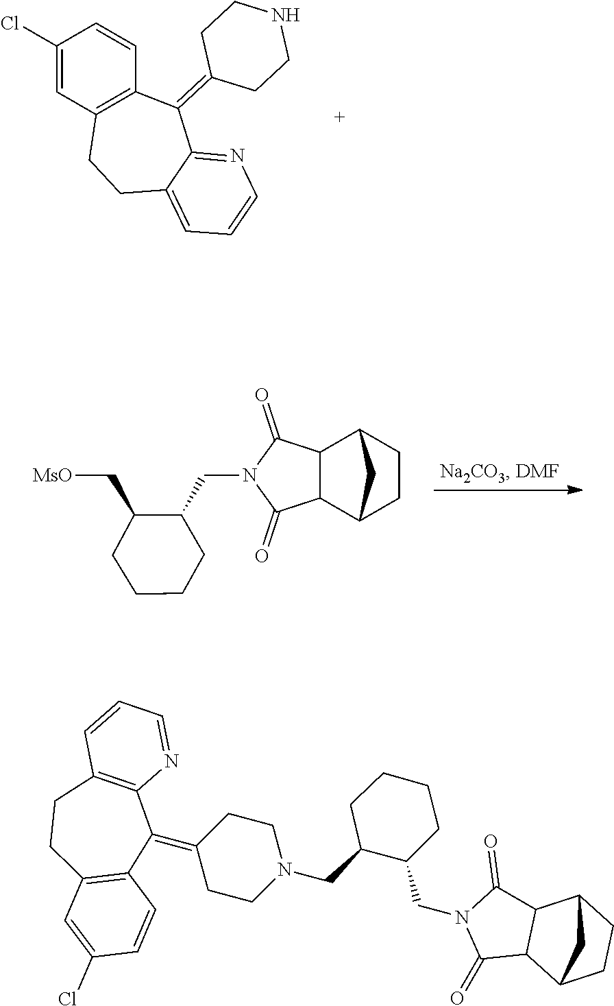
C1(Cl)=CC2=C(C=C1)C(=C1CCNCC1)C1=NC=CC=C1CC2.N1(CC2C(C[MsO])CCCC2)C(=O)C2C(C1=O)C1CCC2C1.N1(CC2C(CN3CCC(=C4C5=C(CCC6=C4C=CC(Cl)=C6)C=CC=N5)CC3)CCCC2)C(=O)C2C(C1=O)C1CCC2C1
